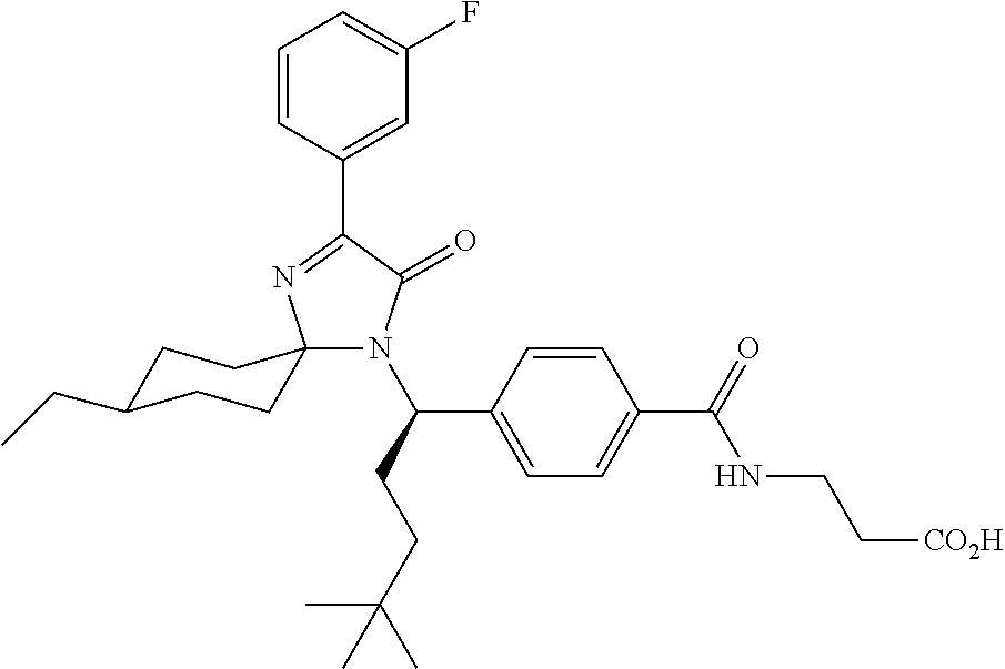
C1=CC(C2=NC3(N(C(C4=CC=C(C(NCC[CO2H])=O)C=C4)CCC(C)(C)C)C2=O)CCC(CC)CC3)=CC(F)=C1
